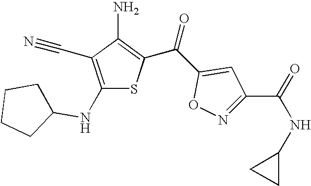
C1(NC2CCCC2)=C(C#N)C(N)=C(C(C2=CC(C(=O)NC3CC3)=NO2)=O)S1
